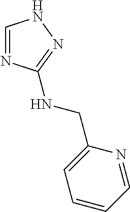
C1=NC(NCC2=CC=CC=N2)=NN1
